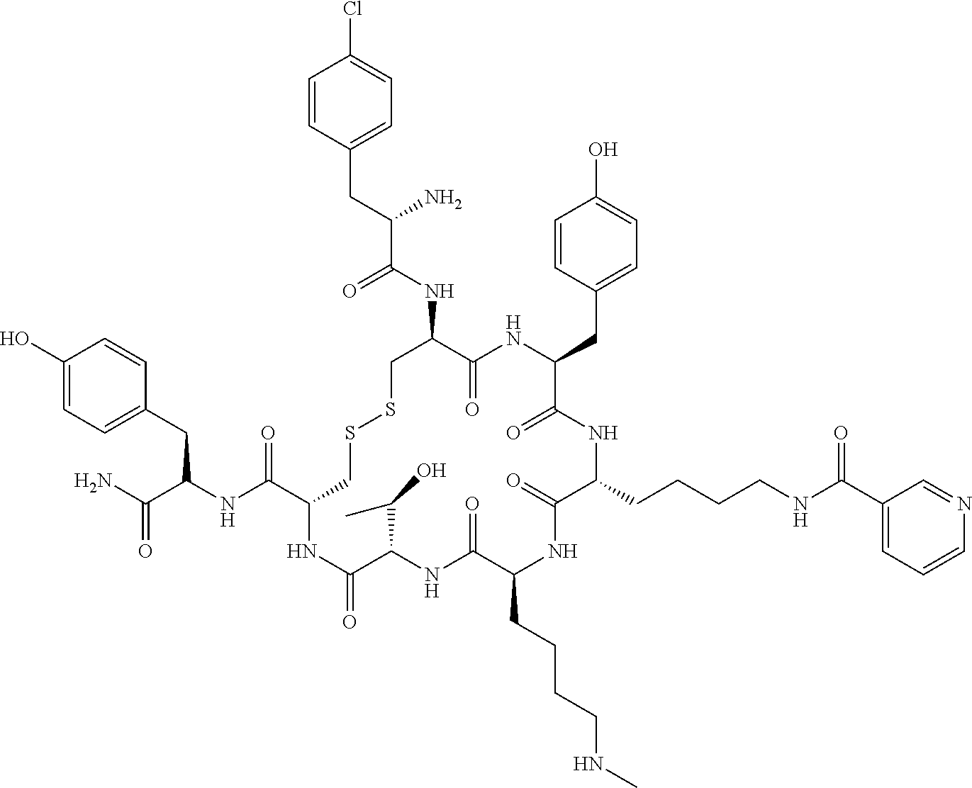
C1=CC(CC(NC(C2CSSCC(NC(C(CC3=CC=C(Cl)C=C3)N)=O)C(=O)NC(CC3=CC=C(O)C=C3)C(=O)NC(CCCCNC(C3=CC=CN=C3)=O)C(=O)NC(CCCCNC)C(=O)NC(C(C)O)C(=O)N2)=O)C(N)=O)=CC=C1O
